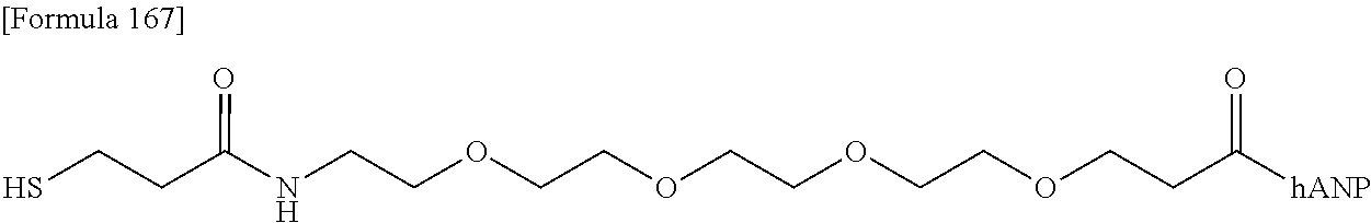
C(COCCOCCOCCC([hANP])=O)OCCNC(CCS)=O
